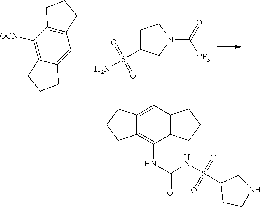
C12=C(C([OCN])=C3C(=C1)CCC3)CCC2.S(N)(=O)(=O)C1CCN(C(=O)[CF3])C1.C1(S(NC(NC2=C3C(=CC4=C2CCC4)CCC3)=O)(=O)=O)CCNC1
